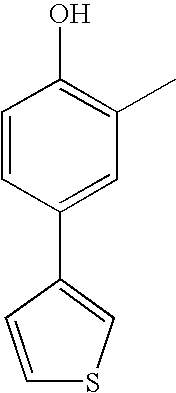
C1=CC(C2=CSC=C2)=CC(C)=C1O
